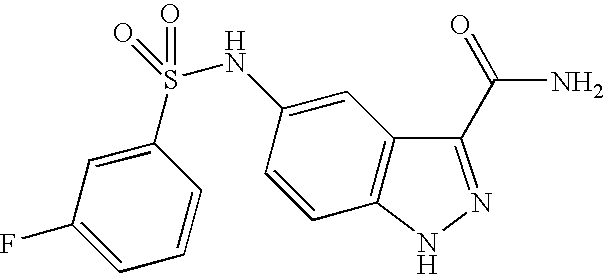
C1(S(NC2=CC3=C(C=C2)NN=C3C(N)=O)(=O)=O)=CC(F)=CC=C1
